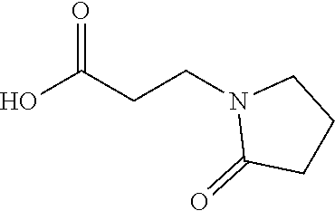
OC(CCN1C(=O)CCC1)=O
